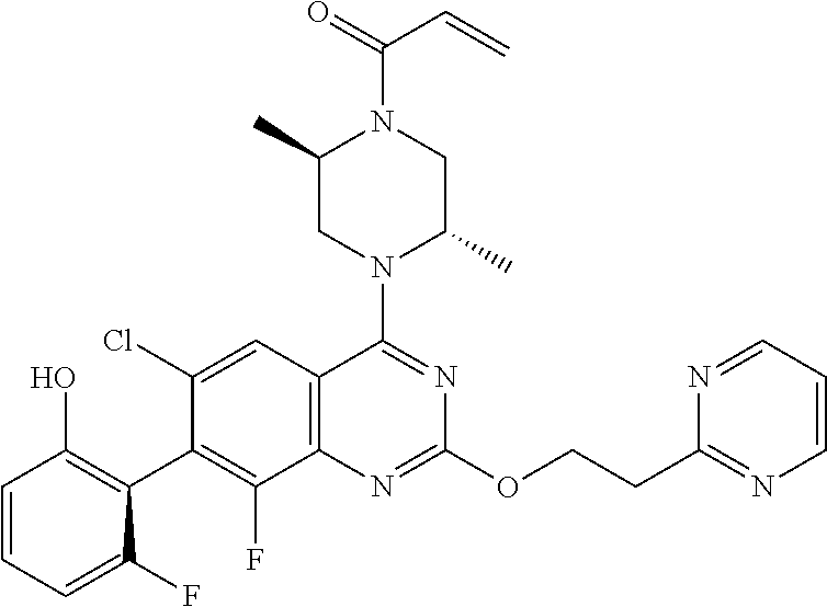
C1=CC=C(F)C(C2=C(F)C3=C(C=C2Cl)C(N2C(C)CN(C(=O)C=C)C(C)C2)=NC(OCCC2=NC=CC=N2)=N3)=C1O
